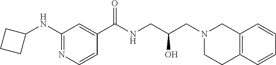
C1(NC2CCC2)=NC=CC(C(NCC(CN2CCC3=C(C2)C=CC=C3)O)=O)=C1
